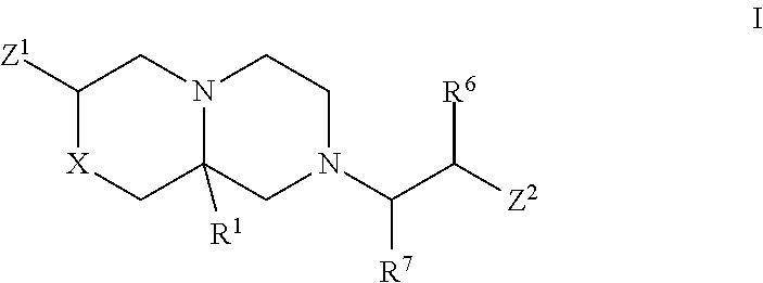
C1([Z1])[X]CC2([R1])N(C1)CCN(C(C([R6])[Z2])[R7])C2
